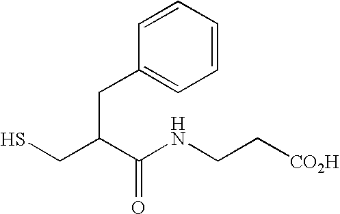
C1=CC=CC=C1CC(C(NCC[CO2H])=O)CS
